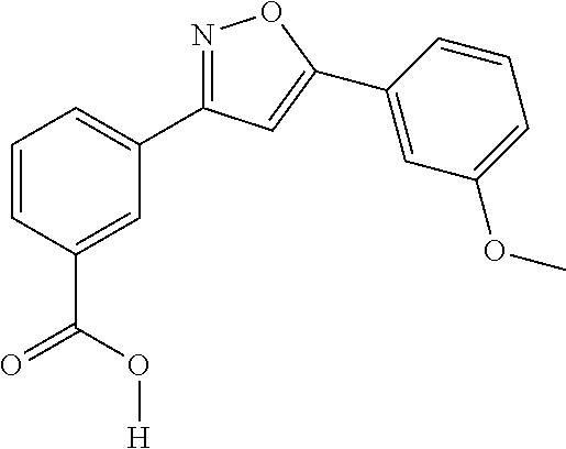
N1=C(C2=CC=CC(C(O[H])=O)=C2)C=C(C2=CC(OC)=CC=C2)O1
